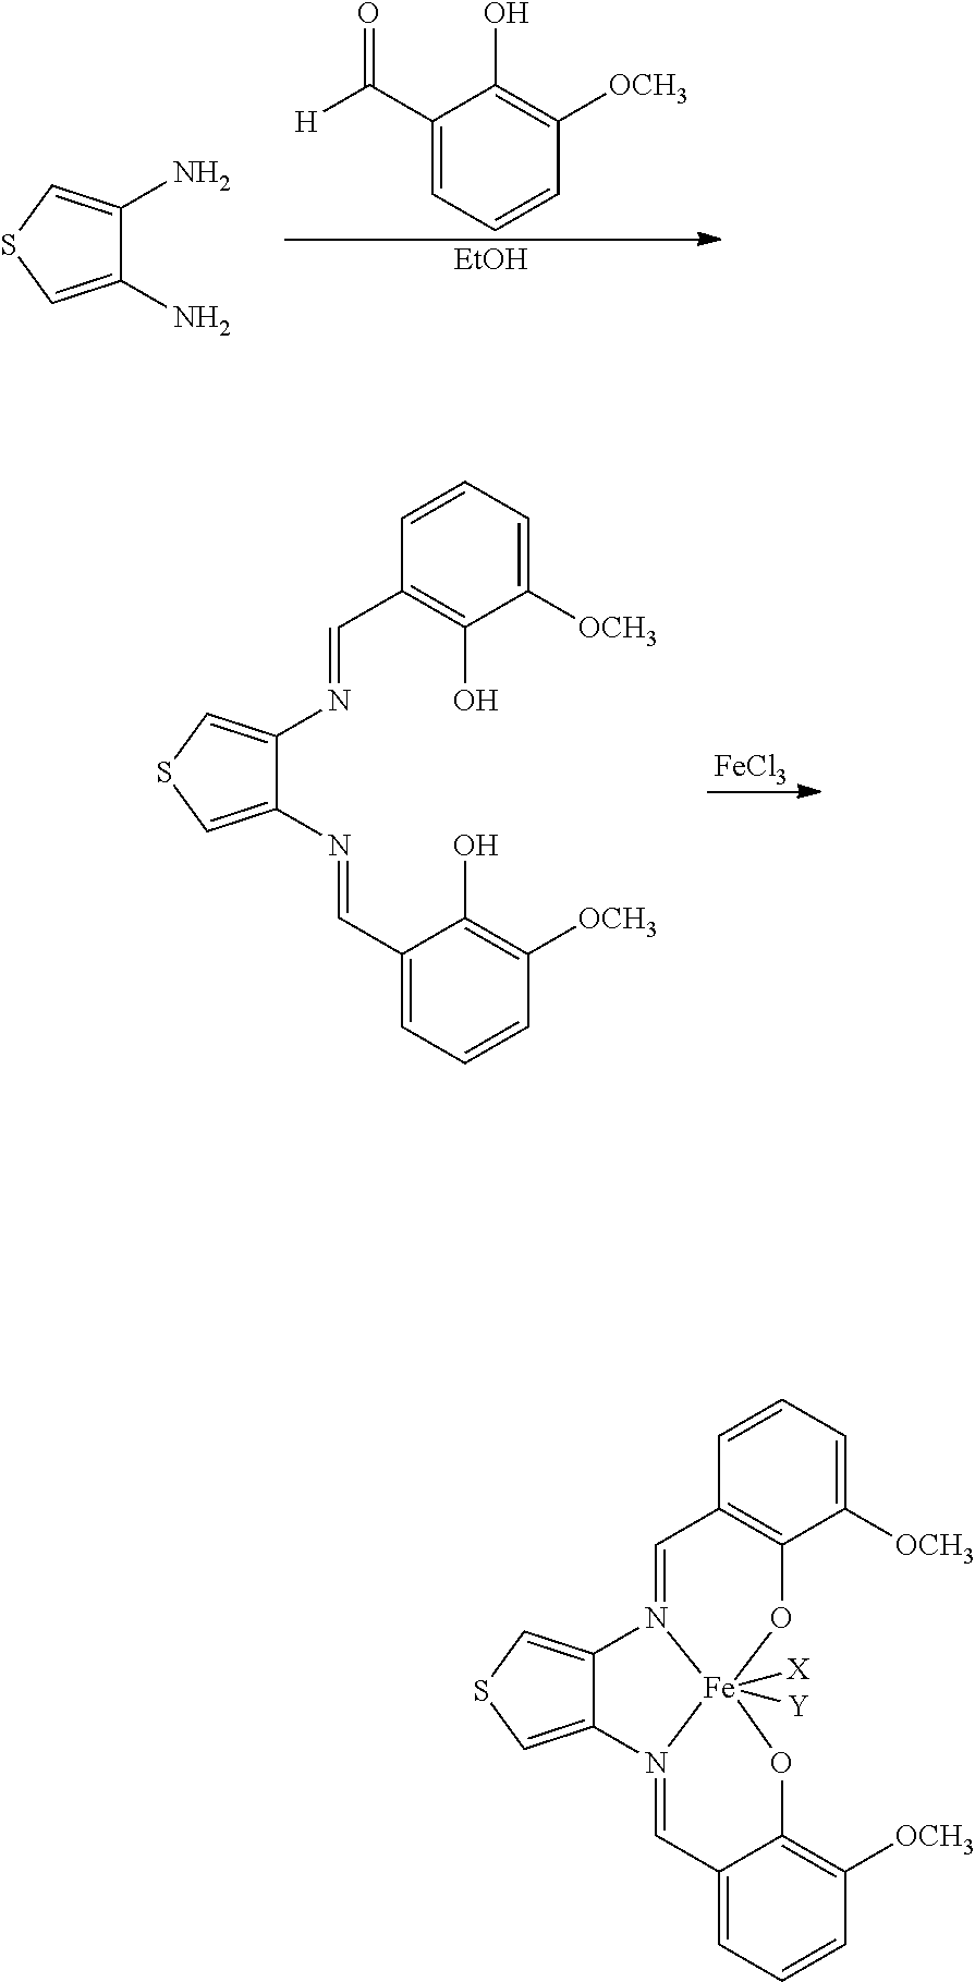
[FeCl3].C1=C(C=NC2=CSC=C2N=CC2=C(O)C([OCH3])=CC=C2)C(O)=C([OCH3])C=C1.[H]C(C1=CC=CC([OCH3])=C1O)=O.[EtOH].C1(N)=CSC=C1N.C1=C2C=N3C4=CSC=C4N4=CC5=C(O[Fe]34([X])([Y])OC2=C([OCH3])C=C1)C([OCH3])=CC=C5
